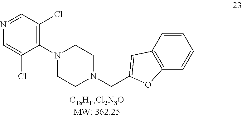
C12=C(C=CC=C1)OC(CN1CCN(C3=C(Cl)C=NC=C3Cl)CC1)=C2
